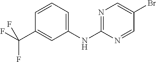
N(C1=NC=C(Br)C=N1)C1=CC=CC(C(F)(F)F)=C1
